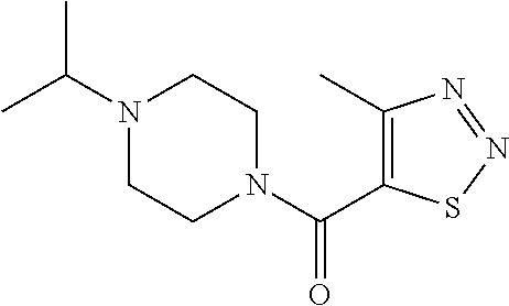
N1(C(C)C)CCN(C(=O)C2=C(C)N=NS2)CC1
